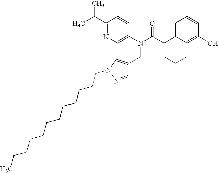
C1(C(C)C)=NC=C(N(C(C2CCCC3=C(O)C=CC=C23)=O)CC2=CN(CCCCCCCCCCCC)N=C2)C=C1
